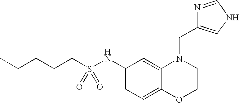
C1(NS(CCCCC)(=O)=O)=CC=C2C(=C1)N(CC1=CNC=N1)CCO2
